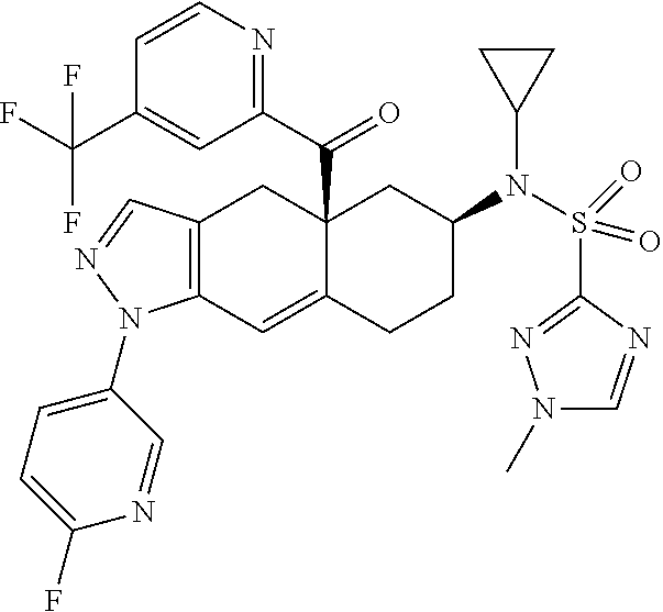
C12(C(C3=NC=CC(C(F)(F)F)=C3)=O)C(=CC3=C(C1)C=NN3C1=CC=C(F)N=C1)CCC(N(S(C1=NN(C)C=N1)(=O)=O)C1CC1)C2
